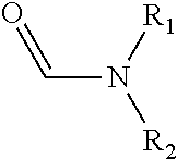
C(N([R1])[R2])=O
